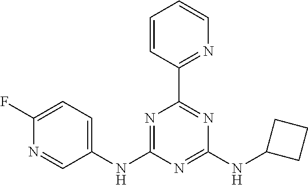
C1(NC2=NC(C3=NC=CC=C3)=NC(NC3CCC3)=N2)=CC=C(F)N=C1
